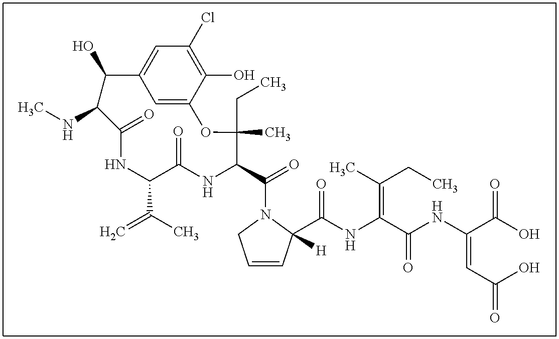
C1=C2C(O)=C(Cl)C=C1C(O)C(NC)C(=O)NC(C(C)=C)C(=O)NC(C(=O)N1C([H])(C(=O)NC(=C(CC)C)C(NC(C(=O)O)=CC(=O)O)=O)C=CC1)C(C)(CC)O2
